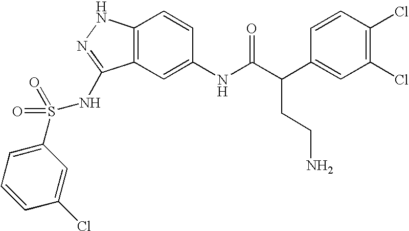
C12=C(C=C(NC(C(C3=CC(Cl)=C(Cl)C=C3)CCN)=O)C=C1)C(NS(=O)(=O)C1=CC=CC(Cl)=C1)=NN2
